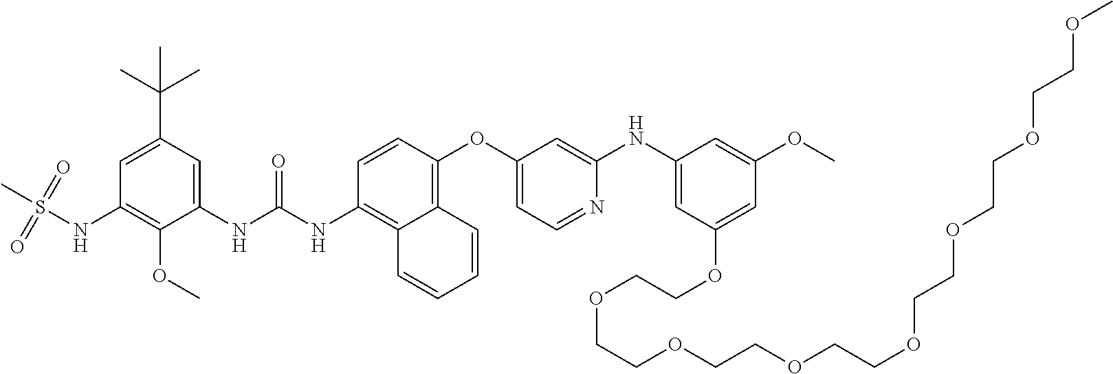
C1(C(C)(C)C)=CC(NS(C)(=O)=O)=C(OC)C(NC(NC2=C3C(=C(OC4=CC=NC(NC5=CC(OCCOCCOCCOCCOCCOCCOCCOC)=CC(OC)=C5)=C4)C=C2)C=CC=C3)=O)=C1
